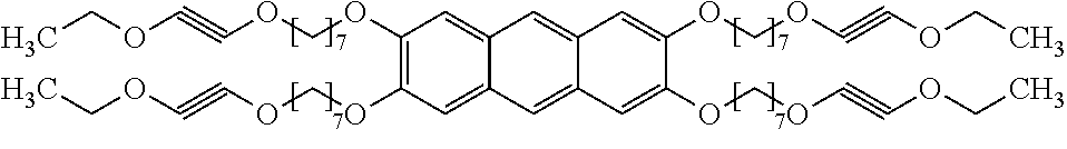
C1(OCOC#COCC)=C(OCOC#COCC)C=C2C(=C1)C=C1C(=C2)C=C(OCOC#COCC)C(OCOC#COCC)=C1
